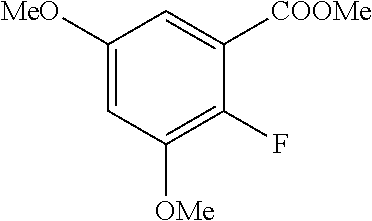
C1([MeO])=CC([OMe])=C(F)C([COOMe])=C1
